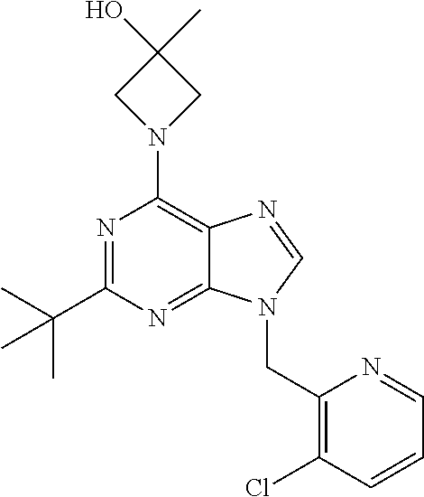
N1(C2=C3C(=NC(C(C)(C)C)=N2)N(CC2=C(Cl)C=CC=N2)C=N3)CC(O)(C)C1
